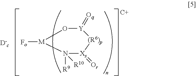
O1[Y](=[Oq])[(R6)p][Xs](=[Or])N([R9])([R10])[M]1[Fo].[C+]
